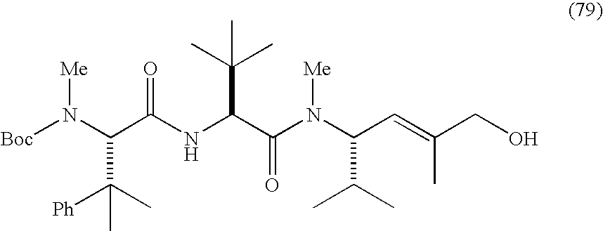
C(C(NC(C(N(C(C=C(CO)C)C(C)C)[Me])=O)C(C)(C)C)=O)(N([Boc])[Me])C(C)([Ph])C
